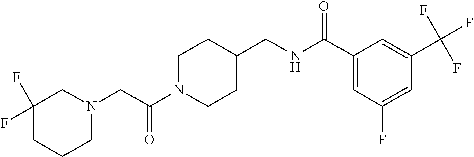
N1(CC(N2CCC(CNC(C3=CC(F)=CC(C(F)(F)F)=C3)=O)CC2)=O)CC(F)(F)CCC1
